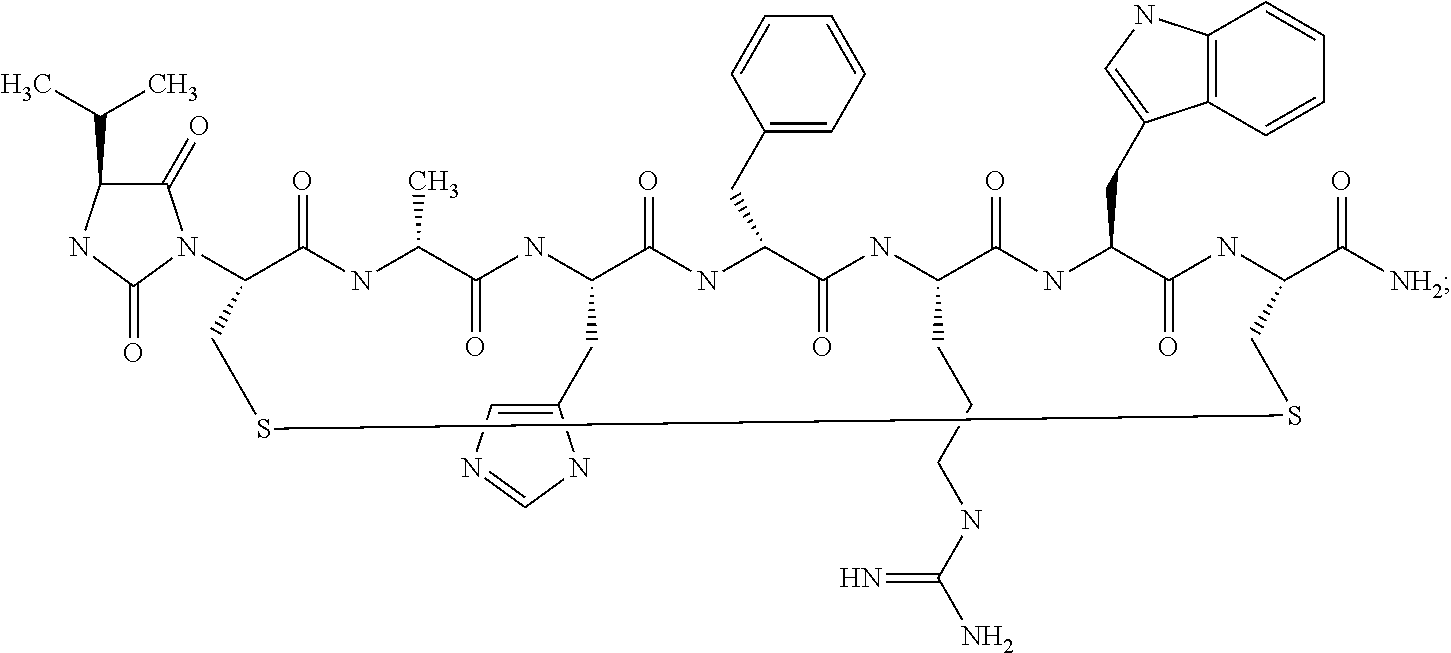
C1(N2C(=O)C(C(C)C)NC2=O)C(=O)NC(C)C(=O)NC(CC2=CN=CN2)C(=O)NC(CC2=CC=CC=C2)C(=O)NC(CCCNC(N)=N)C(=O)NC(CC2=CNC3=C2C=CC=C3)C(=O)NC(C([NH2])=O)CSSC1
